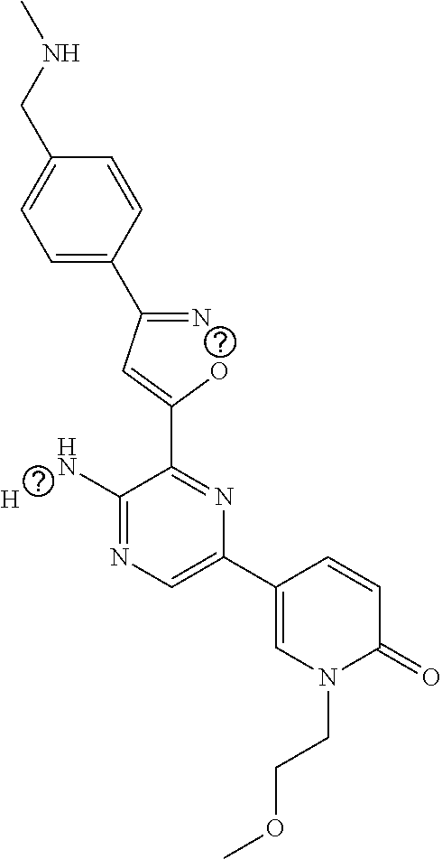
C1=C(C(=N)C=C(O)C2=NC(C3=CN(CCOC)C(=O)C=C3)=CN=C2N)C=CC(CNC)=C1.[H]
